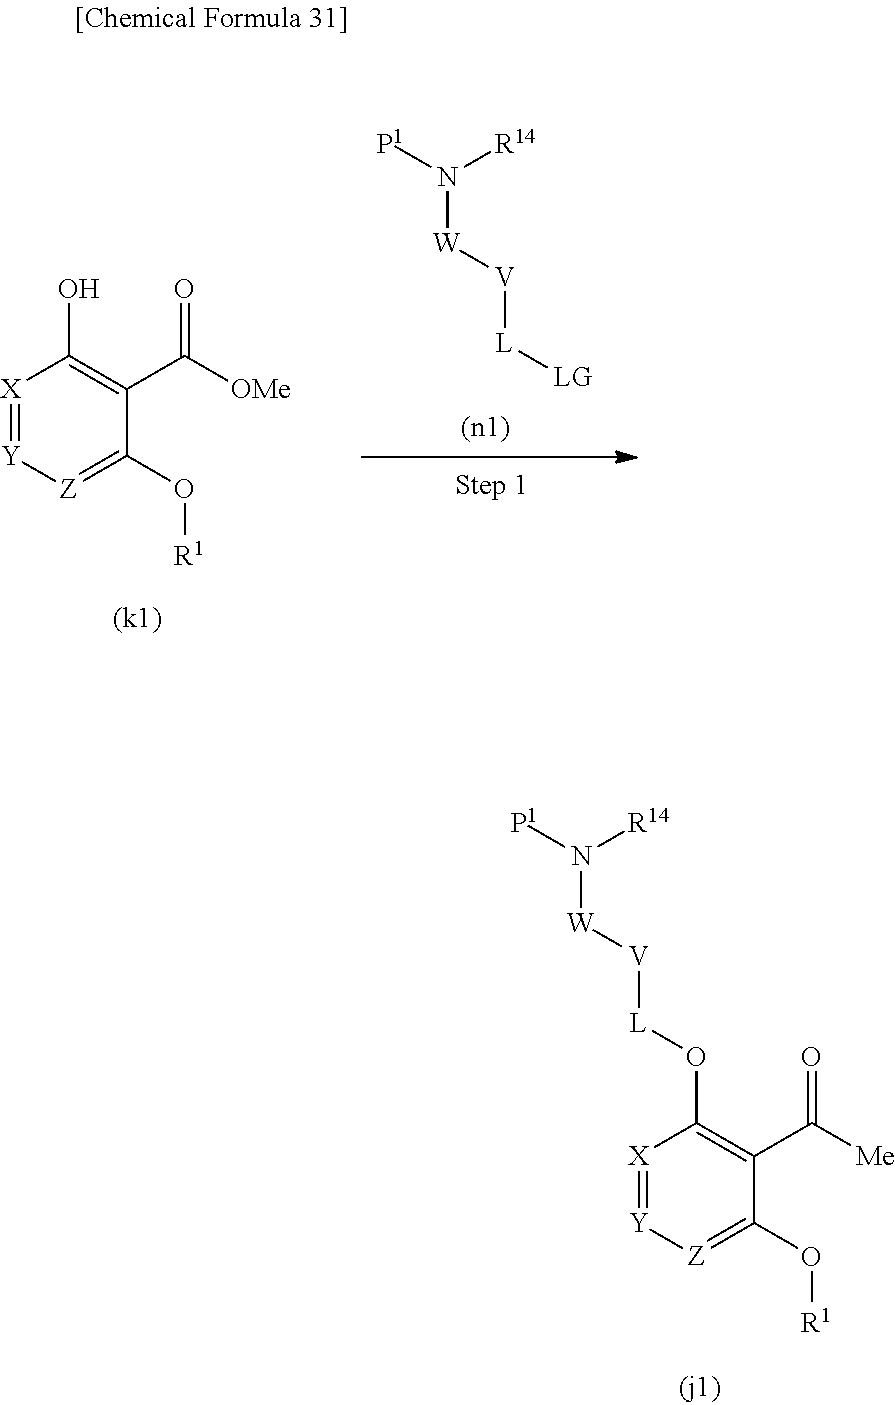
[X]1=[Y][Z]=C(O[R1])C(C([OMe])=O)=C1O.[P1]N([R14])[W][V][L][LG].[X]1=[Y][Z]=C(O[R1])C(C([Me])=O)=C1O[L][V][W]N([P1])[R14]
